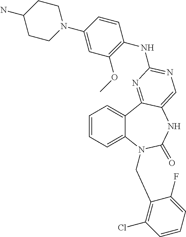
C1=CC=C2C(=C1)C1=NC(NC3=C(OC)C=C(N4CCC(N)CC4)C=C3)=NC=C1NC(=O)N2CC1=C(Cl)C=CC=C1F
